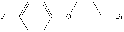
C1=C(F)C=CC(OCCCBr)=C1
